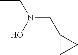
CCN(CC1CC1)O
